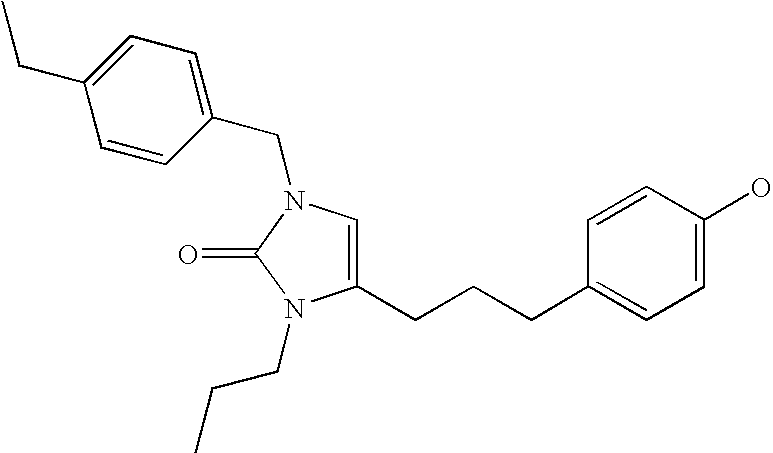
C1=CC(CN2C=C(CCCC3=CC=C(O)C=C3)N(CCC)C2=O)=CC=C1CC
